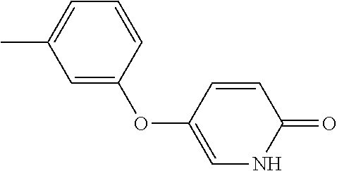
CC1=CC=CC(OC2=CNC(=O)C=C2)=C1
